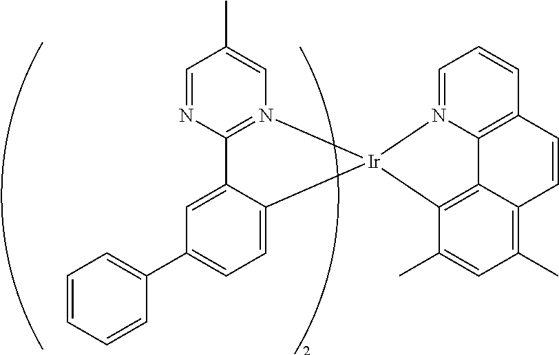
C12=N(C=C(C)C=N1)[Ir]1(C3=CC=C(C4=CC=CC=C4)C=C23)C2=C3C4=C(C=CC=N41)C=CC3=C(C)C=C2C
